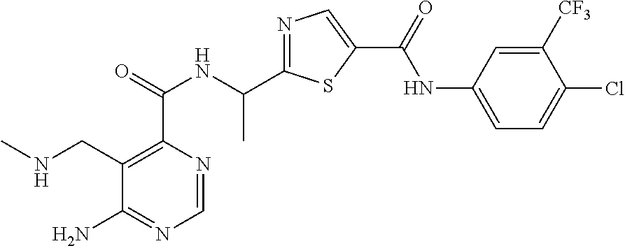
C1=NC(C(=O)NC(C2=NC=C(C(=O)NC3=CC=C(Cl)C([CF3])=C3)S2)C)=C(CNC)C(N)=N1
